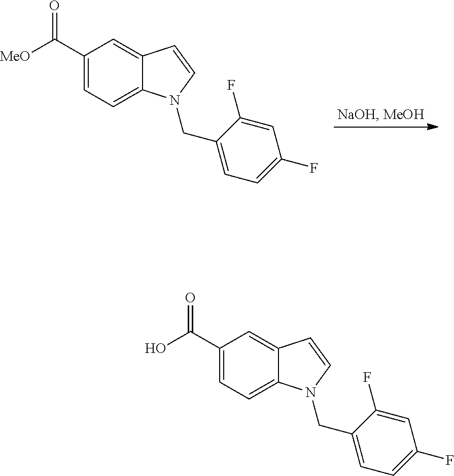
C1(C([MeO])=O)=CC=C2C(=C1)C=CN2CC1=CC=C(F)C=C1F.C1(C(O)=O)=CC=C2C(=C1)C=CN2CC1=CC=C(F)C=C1F
